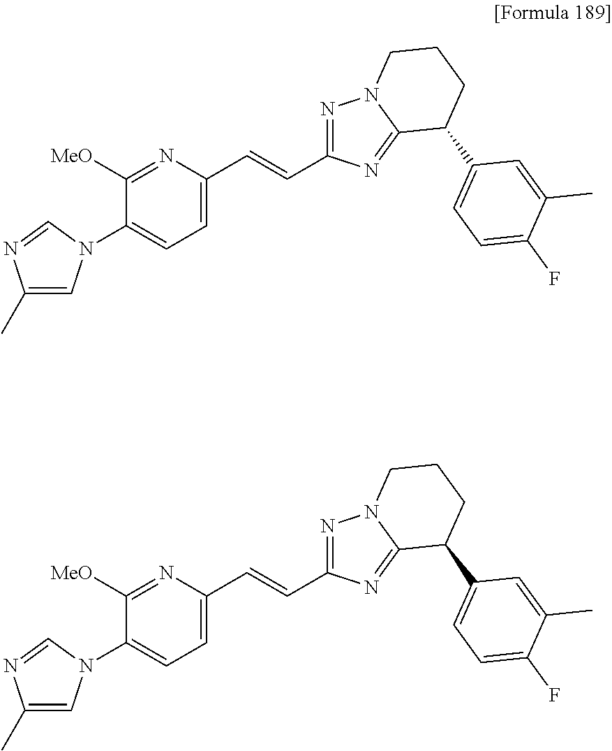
C1([MeO])=NC(C=CC2=NN3C(=N2)C(C2=CC=C(F)C(C)=C2)CCC3)=CC=C1N1C=C(C)N=C1.C1([MeO])=NC(C=CC2=NN3C(=N2)C(C2=CC=C(F)C(C)=C2)CCC3)=CC=C1N1C=C(C)N=C1
